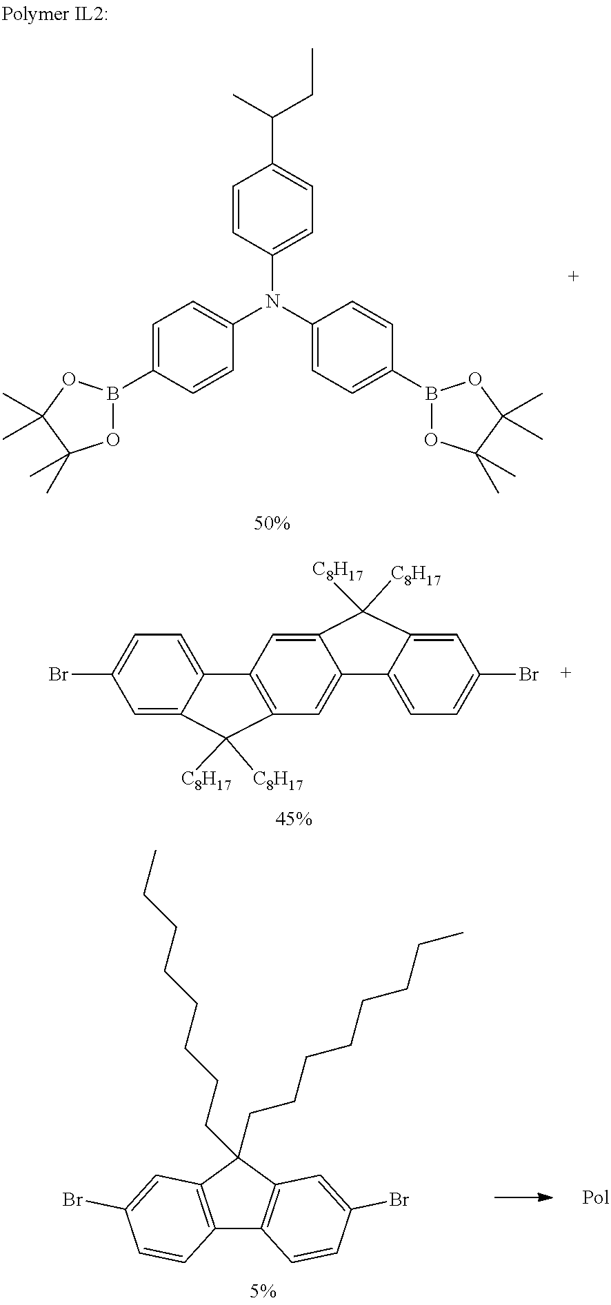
C1=CC(N(C2=CC=C(B3OC(C)(C)C(C)(C)O3)C=C2)C2=CC=C(B3OC(C)(C)C(C)(C)O3)C=C2)=CC=C1C(C)CC.C12=CC=C(Br)C=C1C([C8H17])([C8H17])C1=C2C=C2C(=C1)C1=CC=C(Br)C=C1C2([C8H17])[C8H17].C12=C(C(CCCCCCCC)(CCCCCCCC)C3=C1C=CC(Br)=C3)C=C(Br)C=C2
